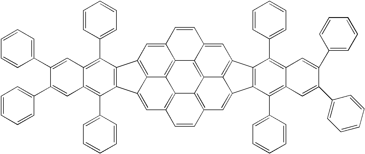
C1=C2C3=C4C5=C(C=C6C4=C1C1=C6C(C4=CC=CC=C4)=C4C(=C1C1=CC=CC=C1)C=C(C1=CC=CC=C1)C(C1=CC=CC=C1)=C4)C=CC1=C5C4=C3C(=CC3=C4C(=C1)C1=C3C(C3=CC=CC=C3)=C3C(=C1C1=CC=CC=C1)C=C(C1=CC=CC=C1)C(C1=CC=CC=C1)=C3)C=C2
